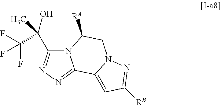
N12C(C(O)(C)C(F)(F)F)=NN=C1C1=CC([RB])=NN1CC2[RA]
